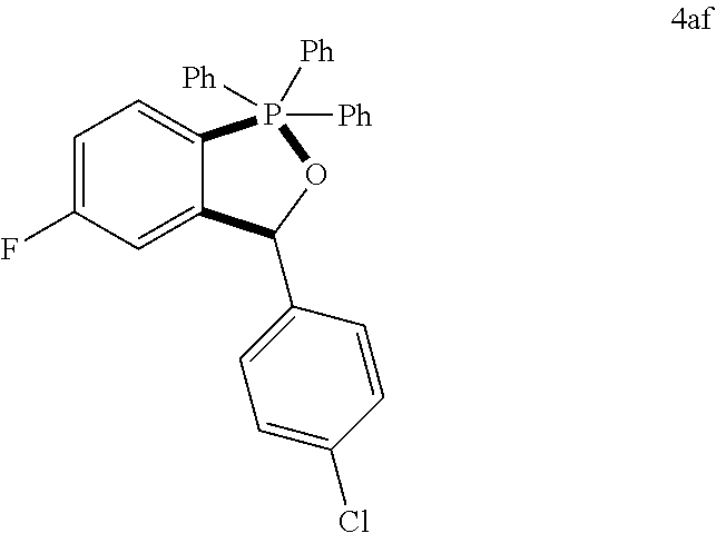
C12=CC(F)=CC=C1P([Ph])([Ph])([Ph])OC2C1=CC=C(Cl)C=C1
